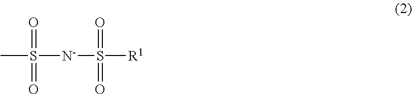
CS([N-]S([R1])(=O)=O)(=O)=O
